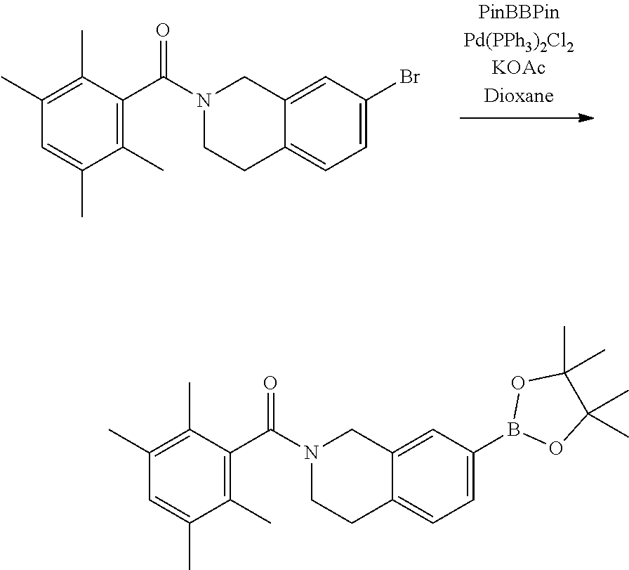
N1(C(C2=C(C)C(C)=CC(C)=C2C)=O)CC2=CC(Br)=CC=C2CC1.N1(C(C2=C(C)C(C)=CC(C)=C2C)=O)CC2=CC(B3OC(C)(C)C(C)(C)O3)=CC=C2CC1
